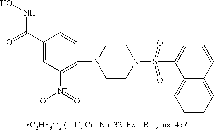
C1(S(N2CCN(C3=C([N+](=O)[O-])C=C(C(=O)NO)C=C3)CC2)(=O)=O)=CC=CC2=CC=CC=C12
